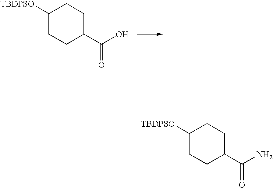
C1([TBDPSO])CCC(C(O)=O)CC1.C1([TBDPSO])CCC(C(N)=O)CC1
